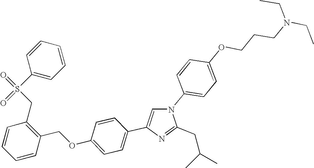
N1(C2=CC=C(OCCCN(CC)CC)C=C2)C=C(C2=CC=C(OCC3=C(CS(C4=CC=CC=C4)(=O)=O)C=CC=C3)C=C2)N=C1CC(C)C
